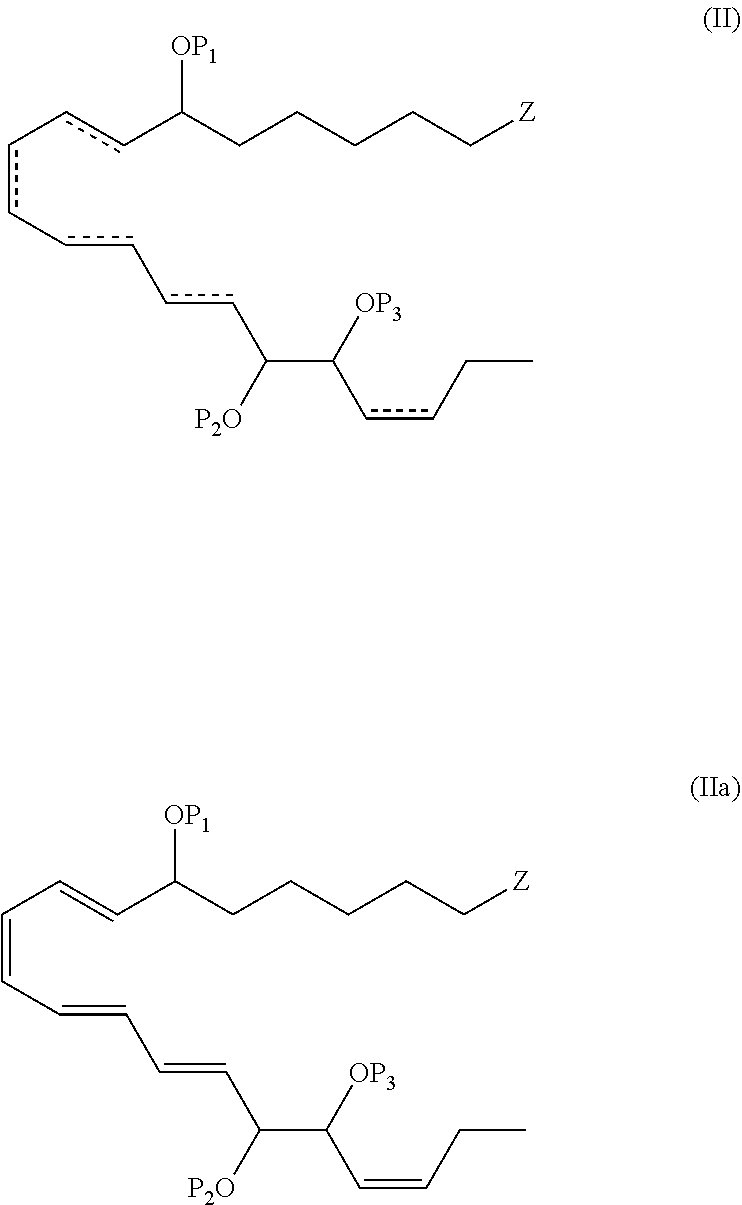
C(C=CC(CCCCC[Z])[OP1])=CC=CC=CC(C(C=CCC)[OP3])[P2O].c(-ccC(CCCCC[Z])[OP1])c-cc-ccC(C(ccCC)[OP3])[P2O]
